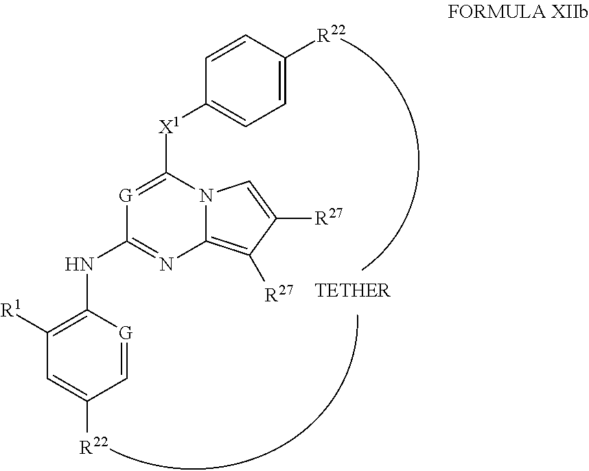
C1([R1])=C(NC2=NC3=C([R27])C([R27])=CN3C([X1]C3=CC=C([R22])C=C3)=[G]2)[G]=CC([R22])=C1
